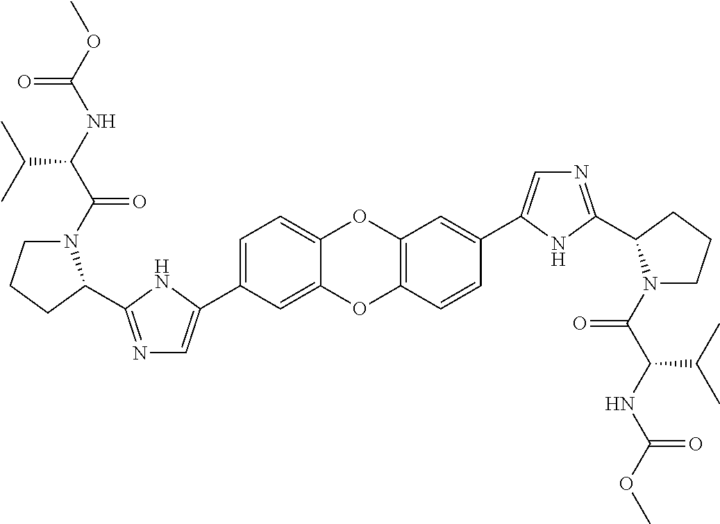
C1=C(C2=CN=C(C3N(C(C(NC(OC)=O)C(C)C)=O)CCC3)N2)C=C2C(=C1)OC1=C(O2)C=CC(C2=CN=C(C3N(C(C(NC(OC)=O)C(C)C)=O)CCC3)N2)=C1
